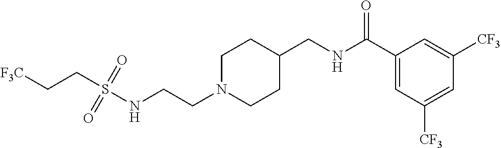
C1N(CCNS(CC[F3C])(=O)=O)CCC(CNC(C2=CC([CF3])=CC([CF3])=C2)=O)C1
